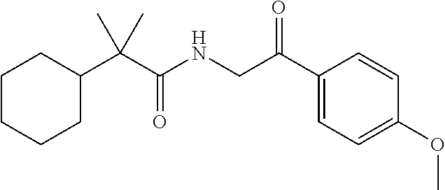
C1CC(C(C(NCC(C2=CC=C(OC)C=C2)=O)=O)(C)C)CCC1
